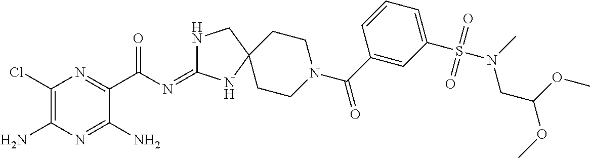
C1(Cl)=C(N)N=C(N)C(C(=O)N=C2NCC3(N2)CCN(C(=O)C2=CC(S(N(CC(OC)OC)C)(=O)=O)=CC=C2)CC3)=N1
